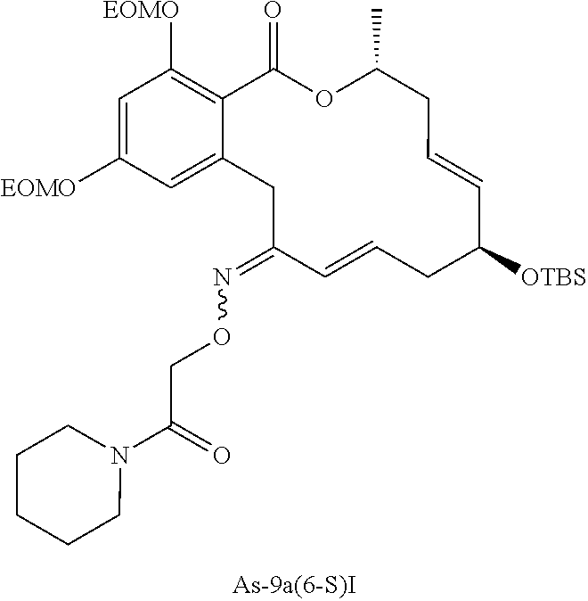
C12=C([EOMO])C=C([EOMO])C=C1CC(=NOCC(N1CCCCC1)=O)C=CCC([OTBS])C=CCC(C)OC2=O
